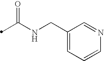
C(NCC1=CC=CN=C1)(=O)C
